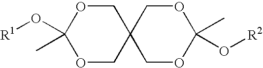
C1OC(C)(O[R1])OCC12COC(C)(O[R2])OC2
